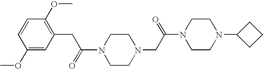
N1(C(=O)CC2=C(OC)C=CC(OC)=C2)CCN(CC(N2CCN(C3CCC3)CC2)=O)CC1
